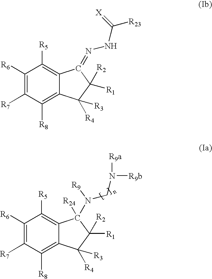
C1([R6])=C([R7])C([R8])=C2C(=C1[R5])C(N(CN([R9b])[R9a])[R9])([R24])C([R1])([R2])C2([R4])[R3].C1([R6])=C([R7])C([R8])=C2C(=C1[R5])C(=NNC([R23])=[X])C([R1])([R2])C2([R4])[R3]
